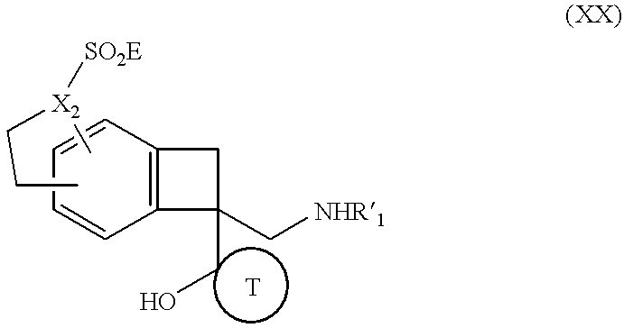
C12=C(C=CC=C1)CC2(CO)C[NHR1].C[X2](CCC)[SO2E]
